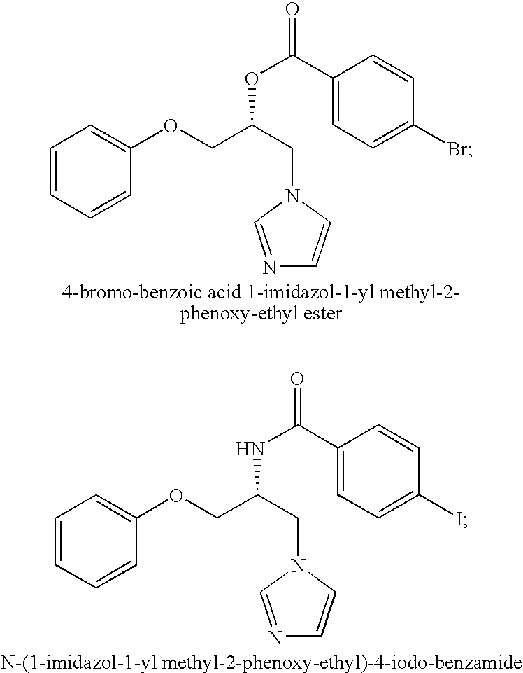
C1=CC=CC(OCC(CN2C=NC=C2)OC(=O)C2=CC=C(Br)C=C2)=C1.C1=CC=CC(OCC(CN2C=NC=C2)NC(=O)C2=CC=C(I)C=C2)=C1
